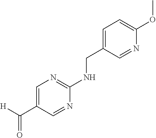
[H]C(C1=CN=C(NCC2=CC=C(OC)N=C2)N=C1)=O
